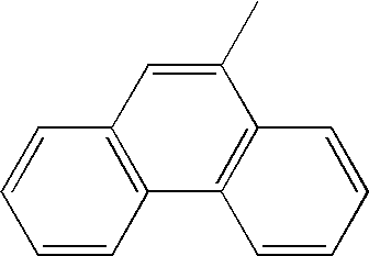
C1=CC2=C(C=C1)C=C(C)C1=C2C=CC=C1
